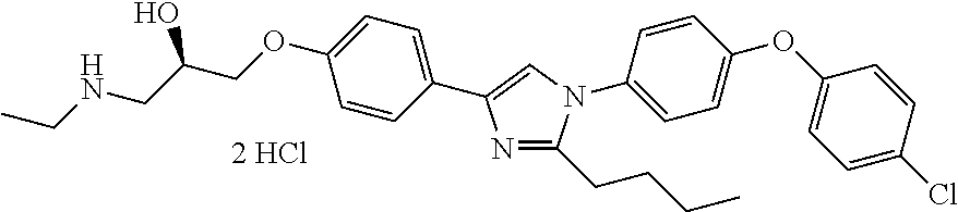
C1=CC(C2=CN(C3=CC=C(OC4=CC=C(Cl)C=C4)C=C3)C(CCCC)=N2)=CC=C1OCC(CNCC)O
